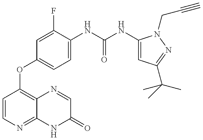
C1=CN=C2C(=C1OC1=CC=C(NC(=O)NC3=CC(C(C)(C)C)=NN3CC#C)C(F)=C1)N=CC(=O)N2
